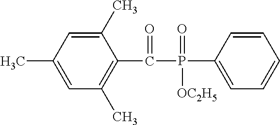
C1(C)=CC(C)=CC(C)=C1C(P(C1=CC=CC=C1)(=O)[OC2H5])=O
